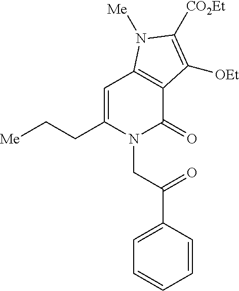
C1=C(CC[Me])N(CC(=O)C2=CC=CC=C2)C(=O)C2=C1N([Me])C([CO2Et])=C2[OEt]
